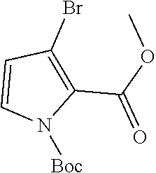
N1([Boc])C(C(OC)=O)=C(Br)C=C1
